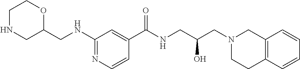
N1=C(NCC2OCCNC2)C=C(C(NCC(CN2CC3=C(CC2)C=CC=C3)O)=O)C=C1
